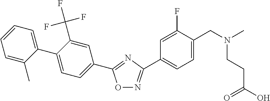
C1=CC=C(C)C(C2=CC=C(C3=NC(C4=CC=C(CN(C)CCC(O)=O)C(F)=C4)=NO3)C=C2C(F)(F)F)=C1
